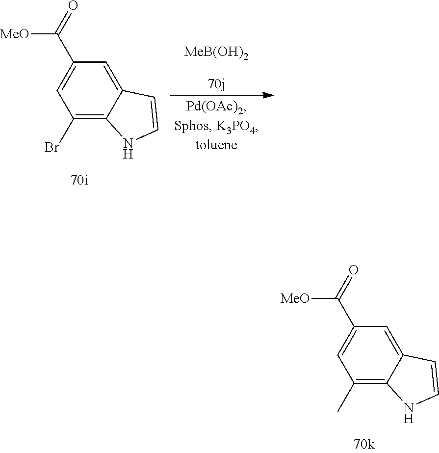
C1(C)=C2C(=CC(C([MeO])=O)=C1)C=CN2.C1(Br)=C2C(=CC(C([MeO])=O)=C1)C=CN2.[MeB(OH)2]
